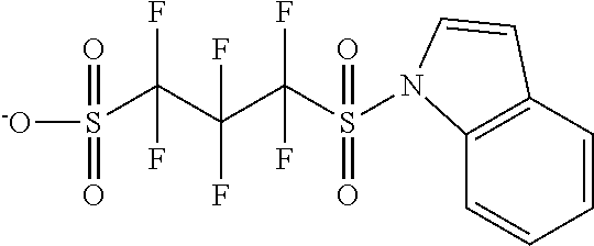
S(C(F)(F)C(C(S([-O])(=O)=O)(F)F)(F)F)(=O)(=O)N1C2=C(C=CC=C2)C=C1
